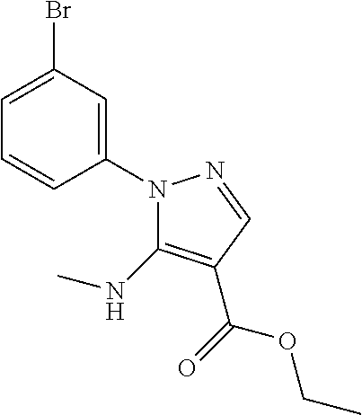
C1=C(Br)C=C(N2C(NC)=C(C(OCC)=O)C=N2)C=C1
